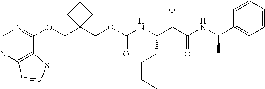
C1=NC2=C(C(OCC3(COC(NC(C(C(NC(C4=CC=CC=C4)C)=O)=O)CCCC)=O)CCC3)=N1)SC=C2
